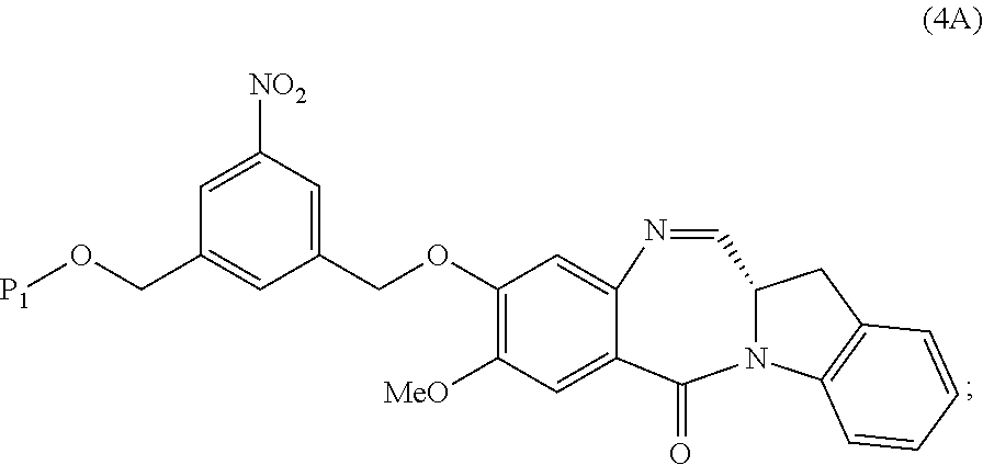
[NO2]C1=CC(CO[P1])=CC(COC2=C([MeO])C=C3C(=C2)N=CC2N(C3=O)C3=C(C2)C=CC=C3)=C1
